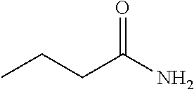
C(CC(N)=O)C
